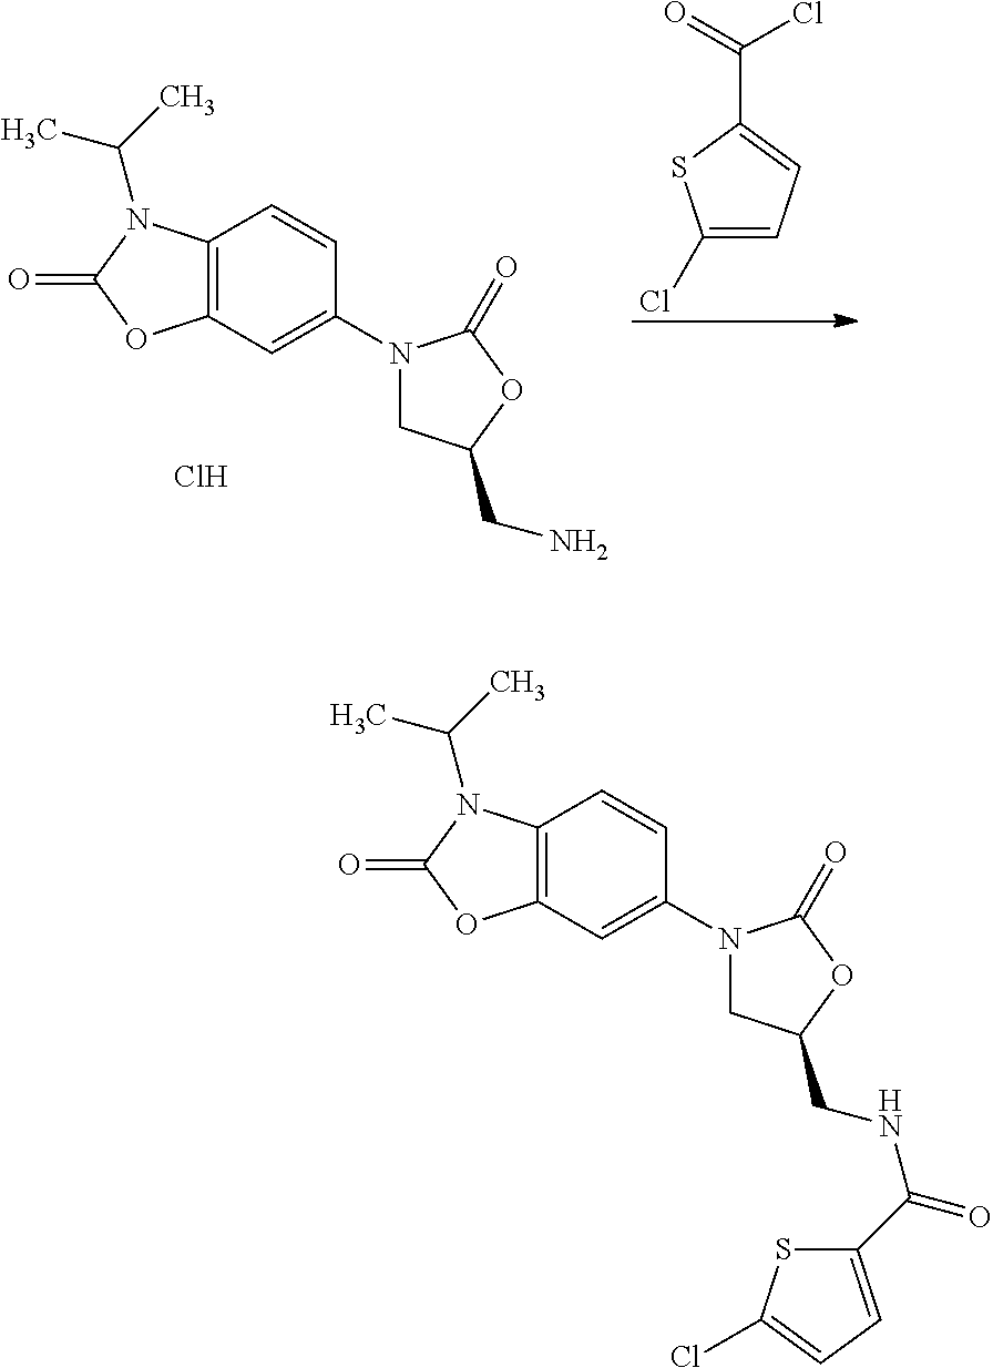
C12=C(C=C(N3CC(CNC(=O)C4=CC=C(Cl)S4)OC3=O)C=C1)OC(=O)N2C(C)C.C12=C(C=C(N3CC(CN)OC3=O)C=C1)OC(=O)N2C(C)C.Cl.C1(Cl)=CC=C(C(Cl)=O)S1
